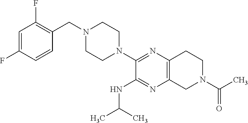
C1=C(F)C=CC(CN2CCN(C3=NC4=C(N=C3NC(C)C)CN(C(C)=O)CC4)CC2)=C1F
